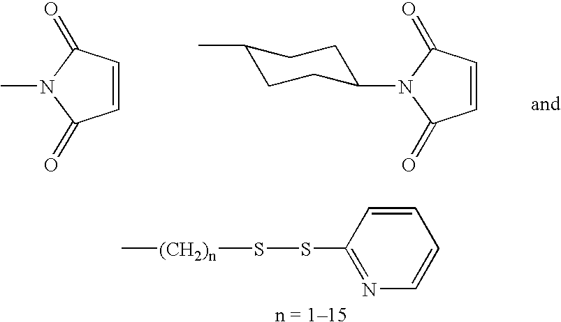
C1=CC(=O)N(C)C1=O.C1=CC(=O)N(C2CCC(C)CC2)C1=O.C1=CC(SS[(CH2)n]C)=NC=C1.[n = 115]
